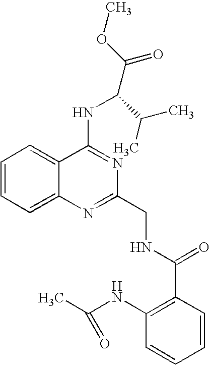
C1=CC=C2C(=C1)C(NC(C(=O)OC)C(C)C)=NC(CNC(C1=C(NC(C)=O)C=CC=C1)=O)=N2
